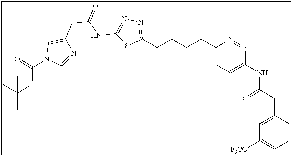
C1(CCCCC2=CC=C(NC(CC3=CC([F3CO])=CC=C3)=O)N=N2)=NN=C(NC(CC2=CN(C(=O)OC(C)(C)C)C=N2)=O)S1
